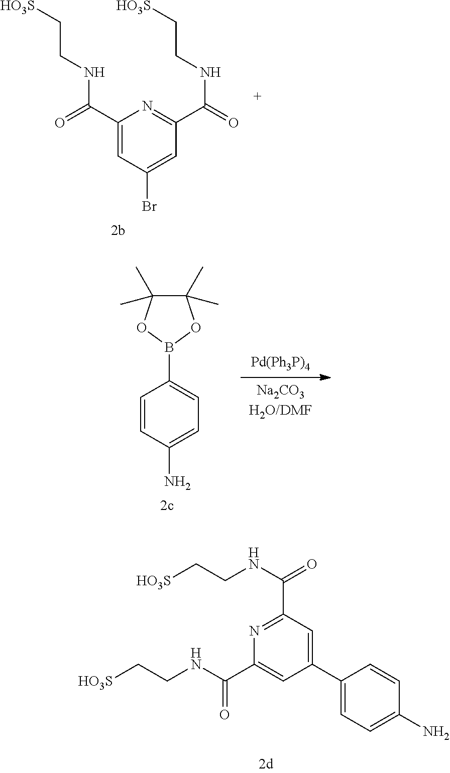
C1(C(=O)NCC[HO3S])=CC(Br)=CC(C(=O)NCC[HO3S])=N1.C1=CC(N)=CC=C1B1OC(C)(C)C(C)(C)O1.C1(C(=O)NCC[HO3S])=NC(C(=O)NCC[HO3S])=CC(C2=CC=C(N)C=C2)=C1
